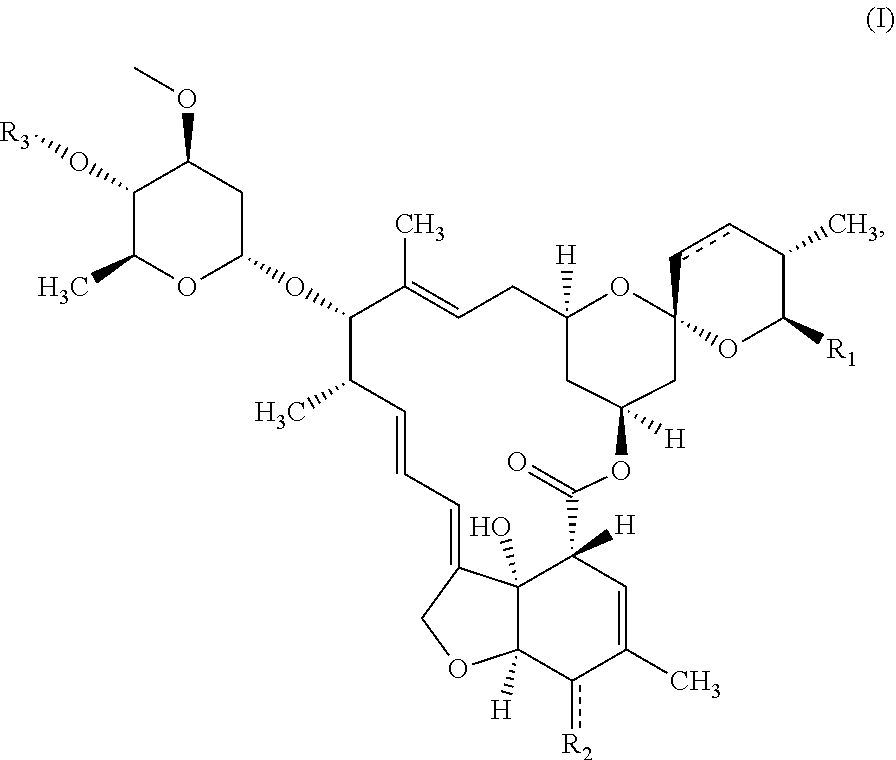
C1(O[R3])C(C)OC(OC2C(C)C=CC=C3C4(O)C([H])(OC3)c([R2])C(C)=CC4([H])C(=O)OC3([H])CC([H])(CC=C2C)OC2(C3)OC([R1])C(C)cc2)CC1OC
